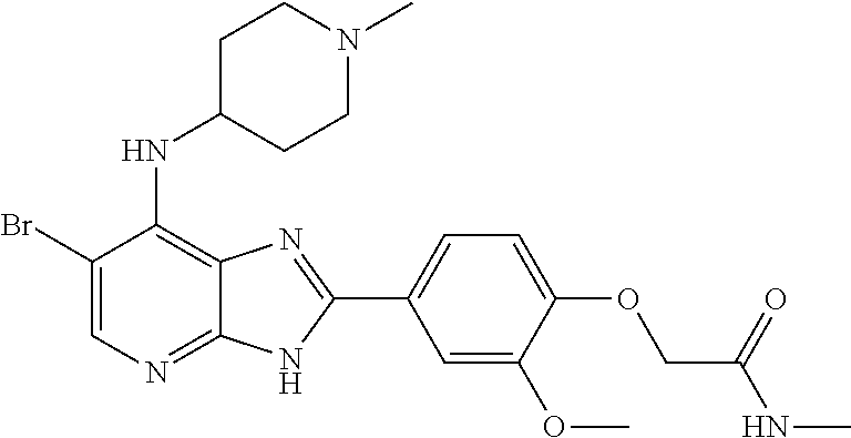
C1(Br)=CN=C2C(=C1NC1CCN(C)CC1)N=C(C1=CC=C(OCC(NC)=O)C(OC)=C1)N2
